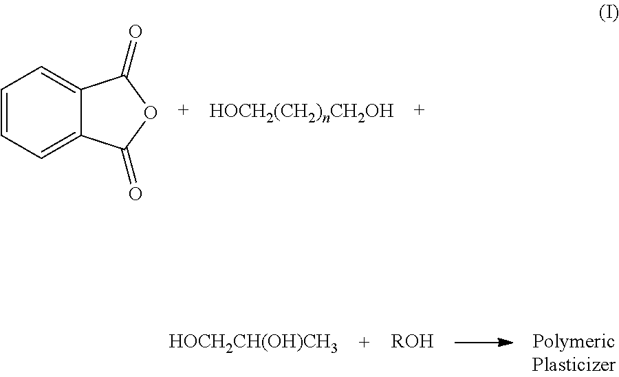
[HOCH2CH(OH)CH3].[ROH].C1=CC=C2C(=C1)C(=O)OC2=O
